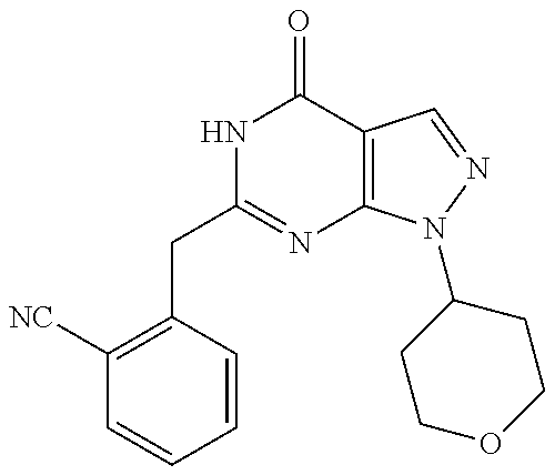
C1([NC])=C(CC2=NC3=C(C(=O)N2)C=NN3C2CCOCC2)C=CC=C1
